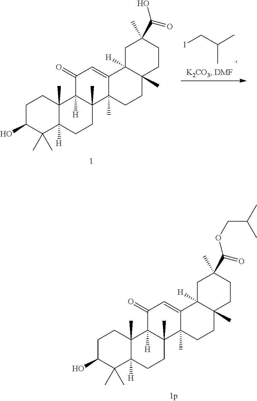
C1(O)C(C)(C)C2([H])C(C)(CC1)C1([H])C(=O)C=C3C4([H])CC(C)(C(OCC(C)C)=O)CCC4(C)CCC3(C)C1(C)CC2.C(C(C)C)I.C1(O)C(C)(C)C2([H])C(C)(CC1)C1([H])C(=O)C=C3C4([H])CC(C)(C(O)=O)CCC4(C)CCC3(C)C1(C)CC2
